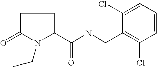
C(NCC1=C(Cl)C=CC=C1Cl)(=O)C1CCC(=O)N1CC
